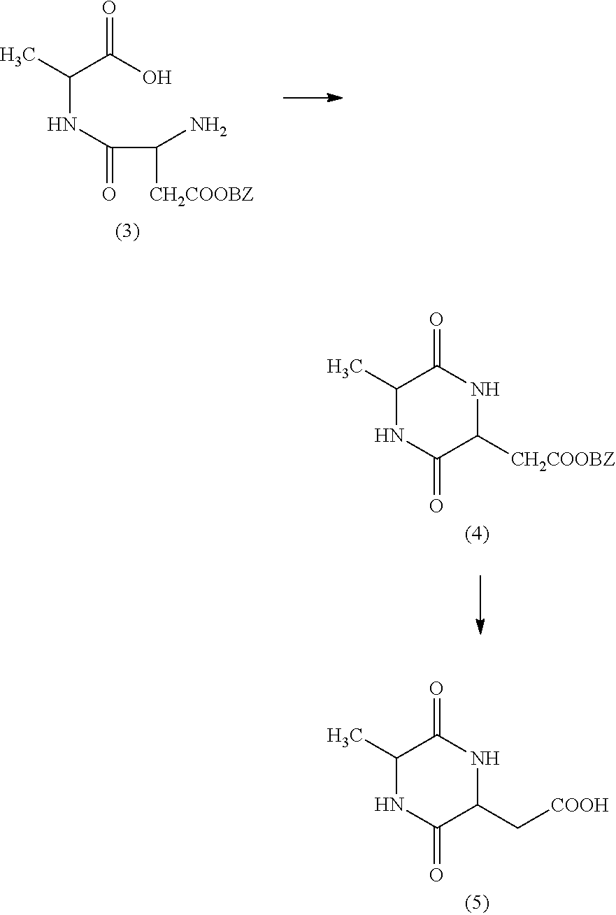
CC(C(O)=O)NC(C(N)[CH2COOBZ])=O.CC1C(=O)NC([CH2COOBZ])C(=O)N1.CC1C(=O)NC(C[COOH])C(=O)N1
